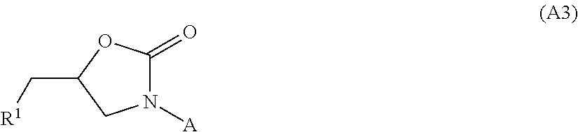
N1([A])C(=O)OC(C[R1])C1
